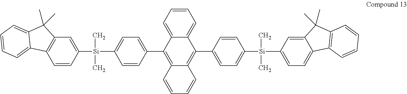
C1=CC=C2C(=C1)C(C1=CC=C([Si](C3=CC=C4C(=C3)C(C)(C)C3=C4C=CC=C3)(C)C)C=C1)=C1C(=C2C2=CC=C([Si](C3=CC4=C(C=C3)C3=CC=CC=C3C4(C)C)(C)C)C=C2)C=CC=C1
